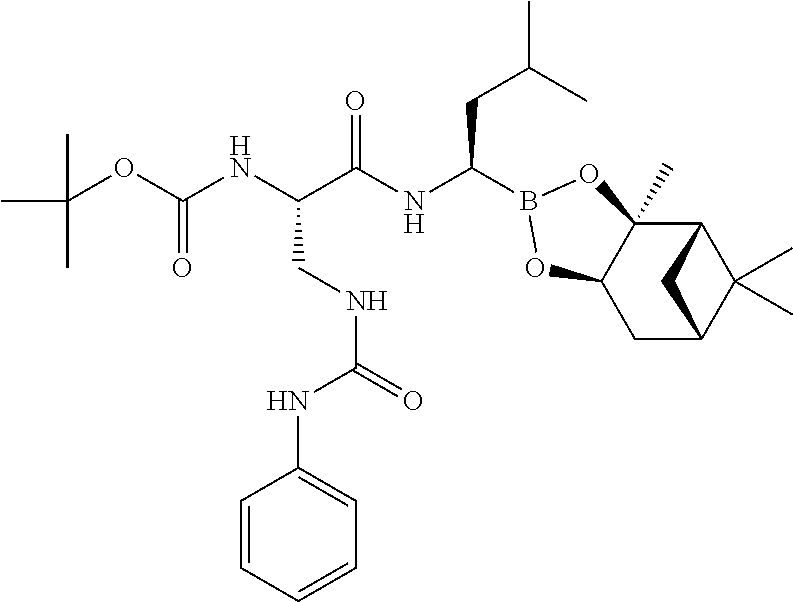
C1C2C(C)(C)C(C3(C)C1OB(C(NC(C(NC(OC(C)(C)C)=O)CNC(=O)NC1=CC=CC=C1)=O)CC(C)C)O3)C2
